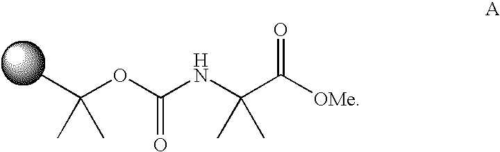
C(OC(=O)NC(C([OMe])=O)(C)C)(C)(C)C
